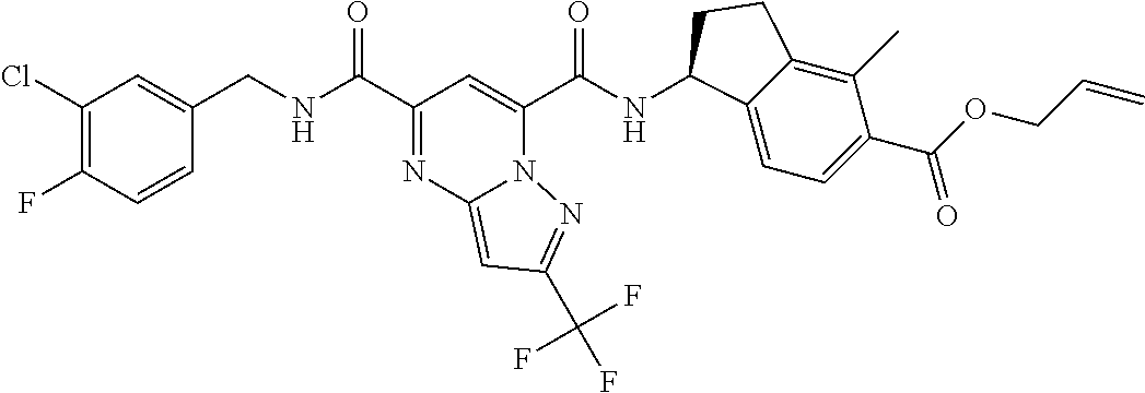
C(NC(C1=NC2=CC(C(F)(F)F)=NN2C(C(NC2C3=CC=C(C(OCC=C)=O)C(C)=C3CC2)=O)=C1)=O)C1=CC(Cl)=C(F)C=C1
